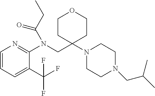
C1=CC=C(C(F)(F)F)C(N(CC2(N3CCN(CC(C)C)CC3)CCOCC2)C(CC)=O)=N1
